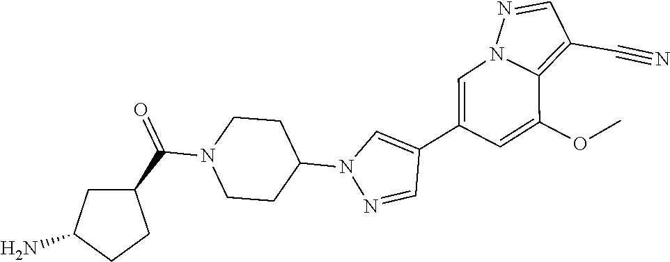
C1(C2=CN3C(=C(C#N)C=N3)C(OC)=C2)=CN(C2CCN(C(C3CC(N)CC3)=O)CC2)N=C1
